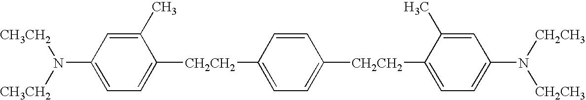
C1(C)=CC(N([CH3CH2])[CH3CH2])=CC=C1[CH2CH2]C1=CC=C([CH2CH2]C2=CC=C(N([CH2CH3])[CH2CH3])C=C2C)C=C1
